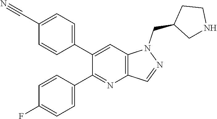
C1(C2=CC=C(C#N)C=C2)=CC2=C(N=C1C1=CC=C(F)C=C1)C=NN2CC1CNCC1
